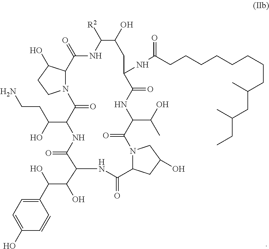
N12C(C(O)CC1)C(=O)NC([R2])C(O)CC(NC(CCCCCCCCC(CC(CC)C)C)=O)C(=O)NC(C(O)C)C(=O)N1C(CC(O)C1)C(=O)NC(C(C(C1=CC=C(O)C=C1)O)O)C(=O)NC(C(CCN)O)C2=O
